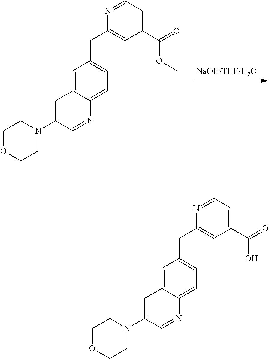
[NaOH/THF/H2O].C1=C2C(=CC=C1CC1=CC(C(=O)OC)=CC=N1)N=CC(N1CCOCC1)=C2.C1=C2C(=CC=C1CC1=CC(C(=O)O)=CC=N1)N=CC(N1CCOCC1)=C2
